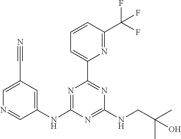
N1=C(NC2=CC(C#N)=CN=C2)N=C(NCC(C)(C)O)N=C1C1=CC=CC(C(F)(F)F)=N1
